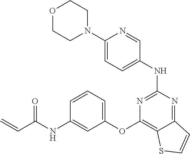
N1(C2=CC=C(NC3=NC(OC4=CC=CC(NC(C=C)=O)=C4)=C4C(=N3)C=CS4)C=N2)CCOCC1
